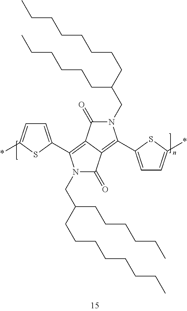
C1(=O)N(CC(CCCCCCCC)CCCCCC)C(C2=CC=C(*)S2)=C2C1=C(C1=CC=C(*)S1)N(CC(CCCCCCCC)CCCCCC)C2=O
